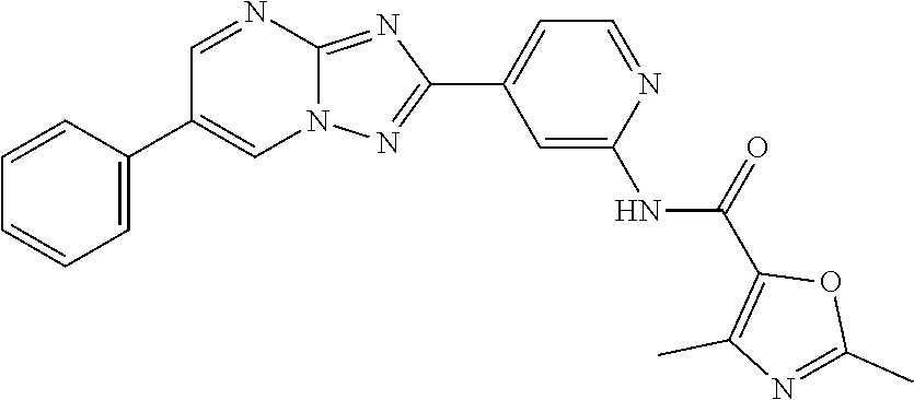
C1=C(C2=CN3C(=NC(C4=CC=NC(NC(C5=C(C)N=C(C)O5)=O)=C4)=N3)N=C2)C=CC=C1
